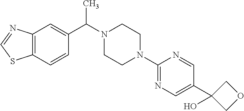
C(N1CCN(C2=NC=C(C3(O)COC3)C=N2)CC1)(C)C1=CC2=C(C=C1)SC=N2
